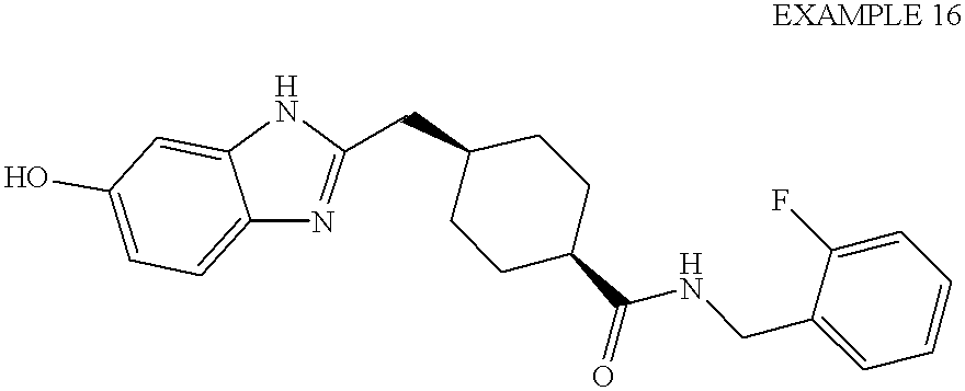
N1=C(CC2CCC(C(=O)NCC3=CC=CC=C3F)CC2)NC2=CC(O)=CC=C12
